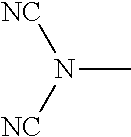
N(C)([NC])[NC]
